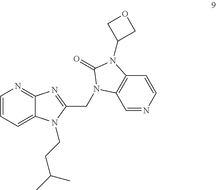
C1=CC=C2C(=N1)N=C(CN1C3=C(C=CN=C3)N(C3COC3)C1=O)N2CCC(C)C
